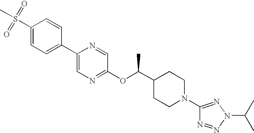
C1(S(C)(=O)=O)=CC=C(C2=CN=C(OC(C3CCN(C4=NN(C(C)C)N=N4)CC3)C)C=N2)C=C1
